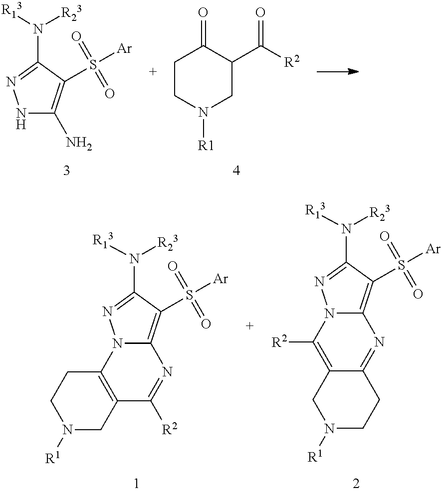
NC1=C(S([Ar])(=O)=O)C(N([R13])[R23])=NN1.C1CN([R1])CC(C([R2])=O)C1=O.C12=C(CCN([R1])C1)N1C(=C(S([Ar])(=O)=O)C(N([R13])[R23])=N1)N=C2[R2].C12=C([R2])N3C(=C(S([Ar])(=O)=O)C(N([R13])[R23])=N3)N=C1CCN([R1])C2
